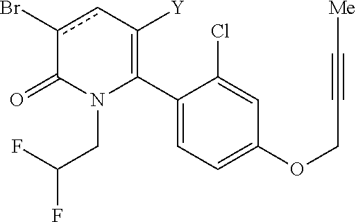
C1(C2=C([Y])cc(Br)C(=O)N2CC(F)F)=CC=C(OCC#C[Me])C=C1Cl
